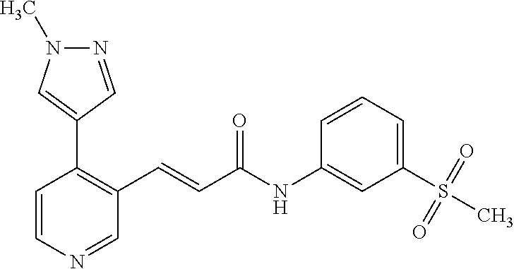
N1=CC(C2=C(C=CC(NC3=CC(S(C)(=O)=O)=CC=C3)=O)C=NC=C2)=CN1C
